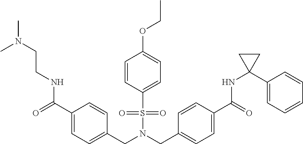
C1(C(=O)NCCN(C)C)=CC=C(CN(CC2=CC=C(C(=O)NC3(C4=CC=CC=C4)CC3)C=C2)S(=O)(=O)C2=CC=C(OCC)C=C2)C=C1
